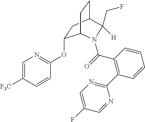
O(C1=NC=C([F3C])C=C1)C1CC2CCC1N(C(=O)C1=C(C3=NC=C(F)C=N3)C=CC=C1)C2([H])CF
